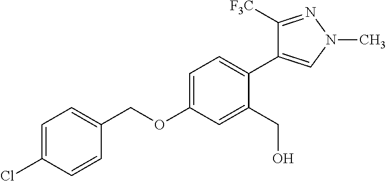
C1(OCC2=CC=C(Cl)C=C2)=CC=C(C2=CN(C)N=C2[F3C])C(CO)=C1
